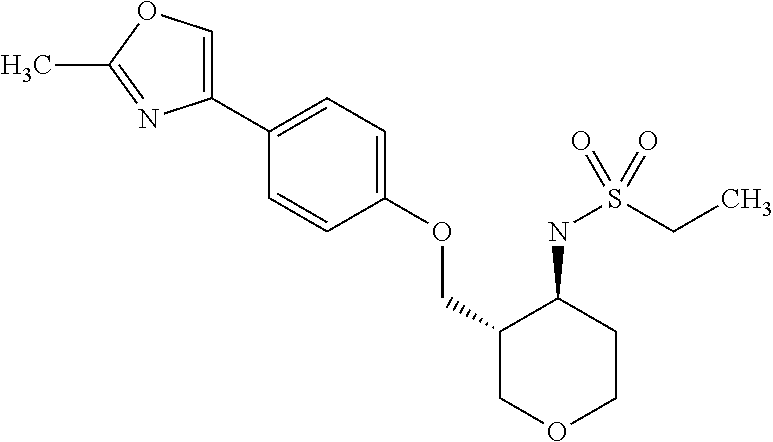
C1(C2=CC=C(OCC3COCCC3NS(CC)(=O)=O)C=C2)=COC(C)=N1
